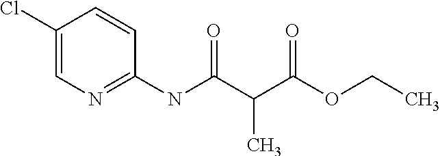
C1(Cl)=CN=C(NC(C(C(OCC)=O)C)=O)C=C1
